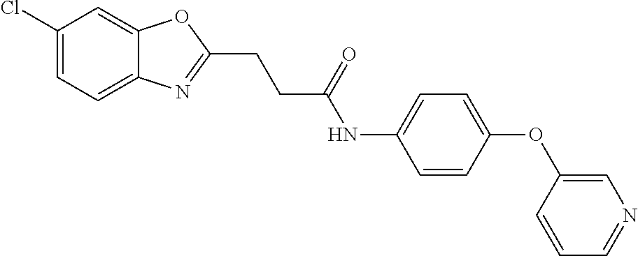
C12=CC=C(Cl)C=C1OC(CCC(NC1=CC=C(OC3=CN=CC=C3)C=C1)=O)=N2
